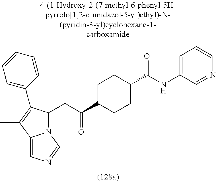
N12C(CC(C3CCC(C(NC4=CC=CN=C4)=O)CC3)=O)C(C3=CC=CC=C3)=C(C)C1=CN=C2
